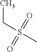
C(S(C)(=O)=O)C
